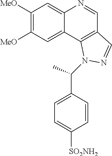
C1([MeO])=C([MeO])C=C2C(=C1)N=CC1=C2N(C(C2=CC=C([SO2NH2])C=C2)C)N=C1
